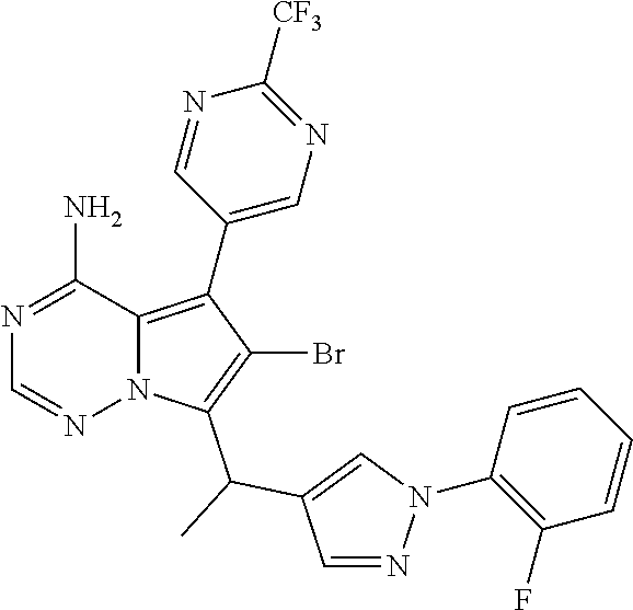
N1=C(N)C2=C(C3=CN=C([CF3])N=C3)C(Br)=C(C(C3=CN(C4=C(F)C=CC=C4)N=C3)C)N2N=C1
